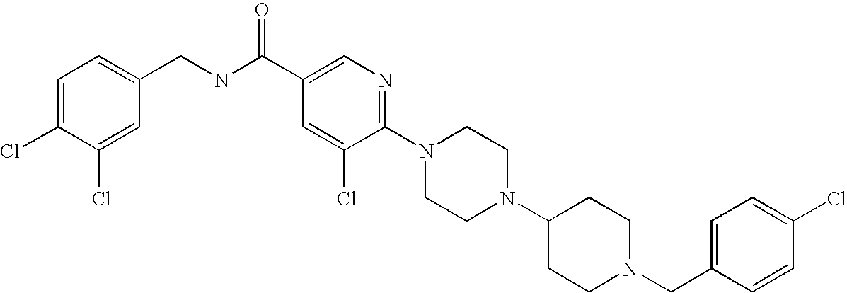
C1(Cl)=CC=C(CN2CCC(N3CCN(C4=NC=C(C(NCC5=CC=C(Cl)C(Cl)=C5)=O)C=C4Cl)CC3)CC2)C=C1
